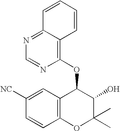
N1=CN=C2C(=C1OC1C3=C(OC(C)(C)C1O)C=CC([NC])=C3)C=CC=C2
